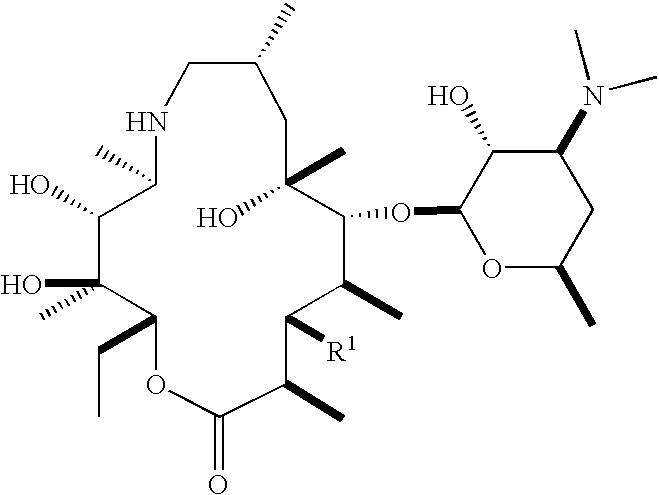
C1(CC)OC(=O)C(C)C([R1])C(C)C(OC2C(O)C(N(C)C)CC(C)O2)C(C)(O)CC(C)CNC(C)C(O)C1(O)C
